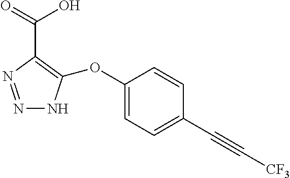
N1=NC(C(O)=O)=C(OC2=CC=C(C#C[CF3])C=C2)N1
